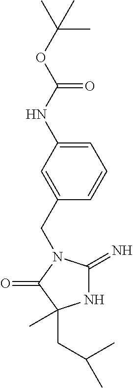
C1(CN2C(=N)NC(CC(C)C)(C)C2=O)=CC(NC(OC(C)(C)C)=O)=CC=C1
